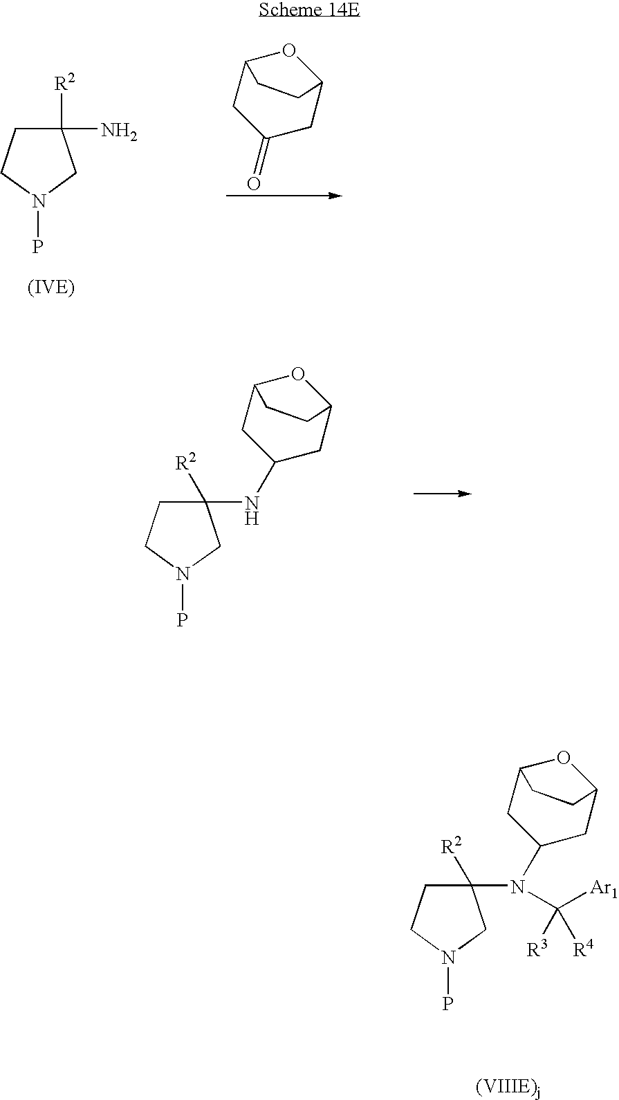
C1C(N)([R2])CN(P)C1.C1(=O)CC2OC(C1)CC2.C1C(NC2CC3OC(C2)CC3)([R2])CN(P)C1.C1C(N(C2CC3OC(C2)CC3)C([Ar1])([R3])[R4])([R2])CN(P)C1
